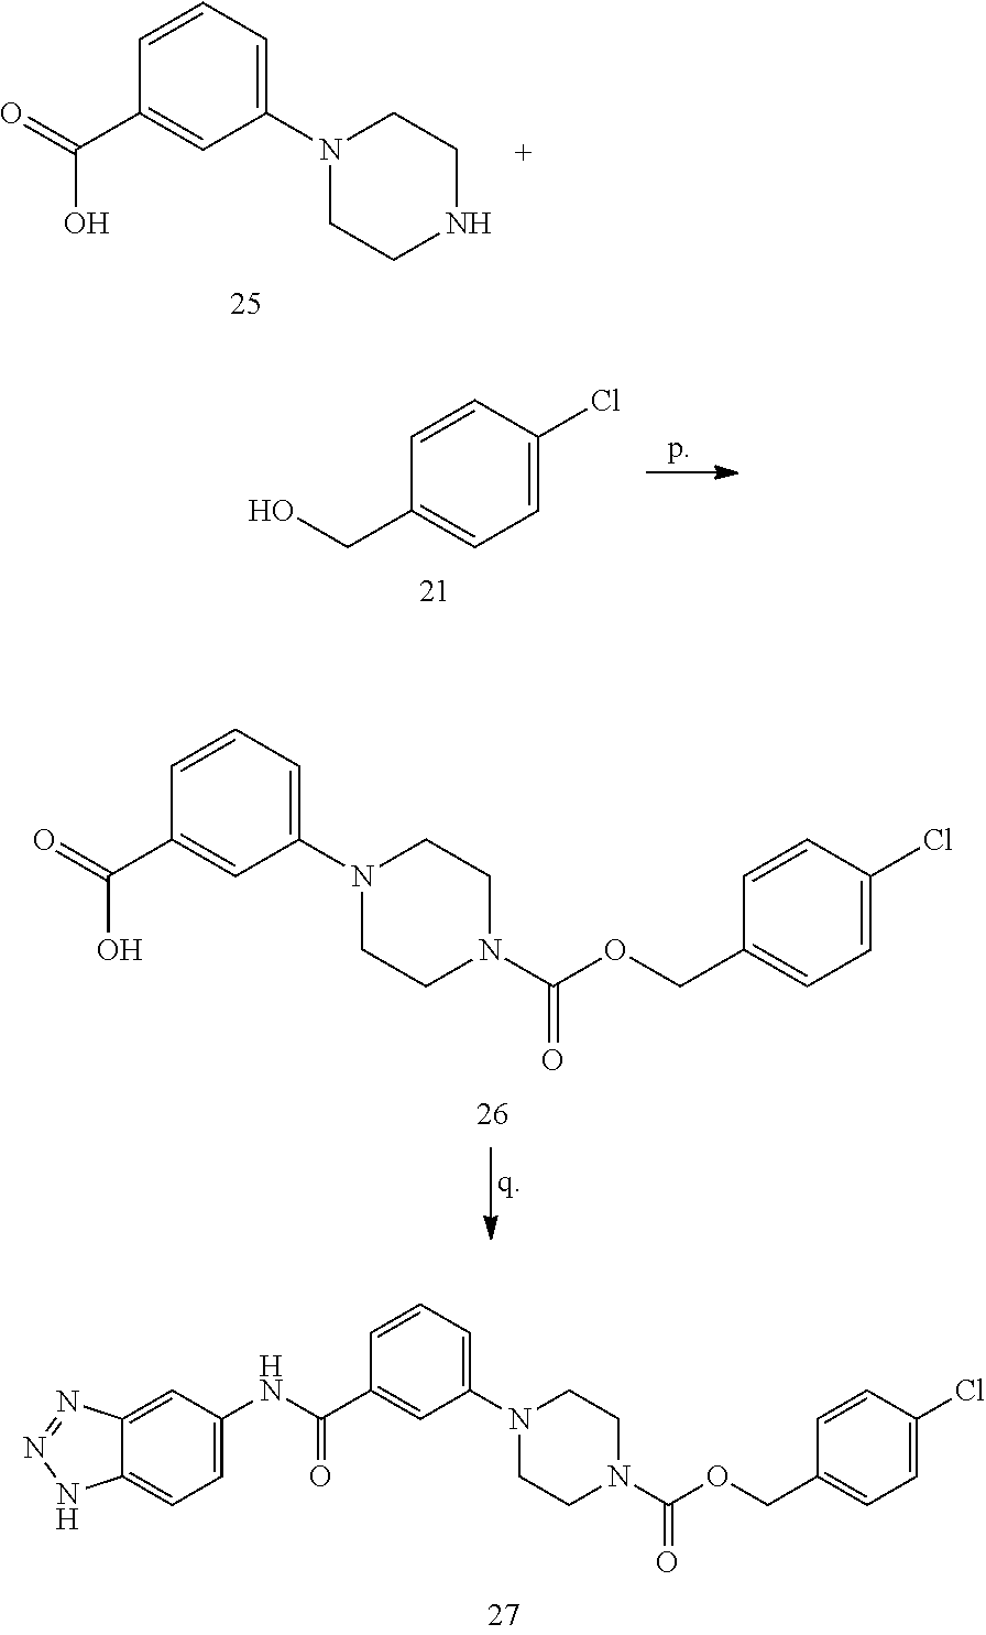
OC(C1=CC(N2CCNCC2)=CC=C1)=O.C1=CC(Cl)=CC=C1CO.OC(C1=CC(N2CCN(C(OCC3=CC=C(Cl)C=C3)=O)CC2)=CC=C1)=O.O=C(C1=CC(N2CCN(C(OCC3=CC=C(Cl)C=C3)=O)CC2)=CC=C1)NC1=CC=C2C(=C1)N=NN2
